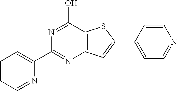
C1(C2=NC3=C(C(O)=N2)SC(C2=CC=NC=C2)=C3)=CC=CC=N1
